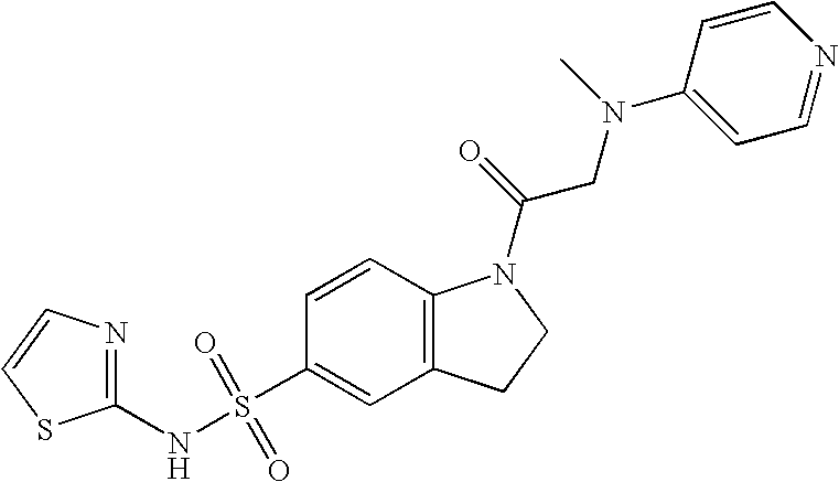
C1=CC2=C(C=C1S(NC1=NC=CS1)(=O)=O)CCN2C(=O)CN(C1=CC=NC=C1)C
